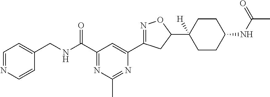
C1=NC=CC(CNC(C2=NC(C)=NC(C3=NOC(C4([H])CCC(NC(C)=O)CC4)C3)=C2)=O)=C1
